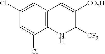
C1(Cl)=CC2=C(C(Cl)=C1)NC([CF3])C([CO2H])=C2
